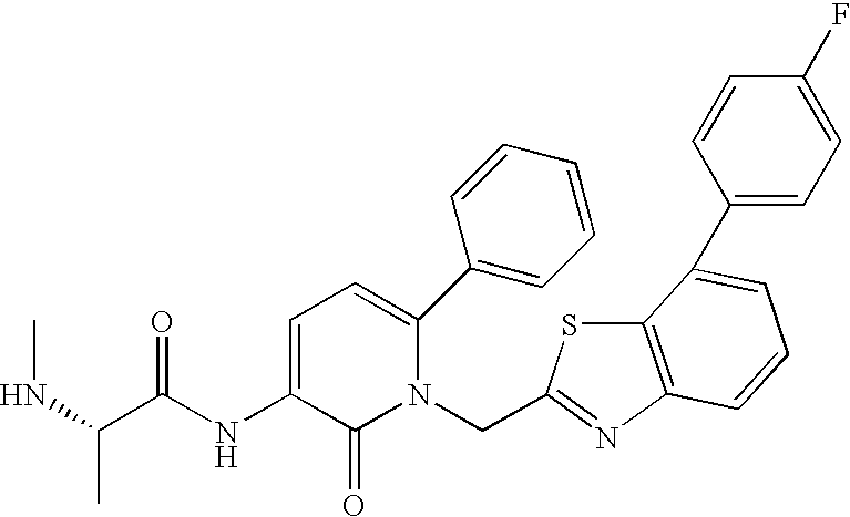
C(N1C(C2=CC=CC=C2)=CC=C(NC(C(NC)C)=O)C1=O)C1=NC2=C(S1)C(C1=CC=C(F)C=C1)=CC=C2
